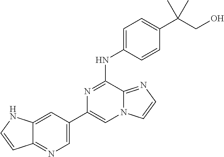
C1(C2=CN=C3C(=C2)NC=C3)=CN2C(=NC=C2)C(NC2=CC=C(C(CO)(C)C)C=C2)=N1
